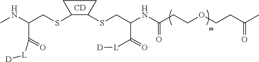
CNC(CSC1C(SCC(NC(CCOCCC(C)=O)=O)C(=O)[L][D])CC1)C(=O)[L][D].[CD]
